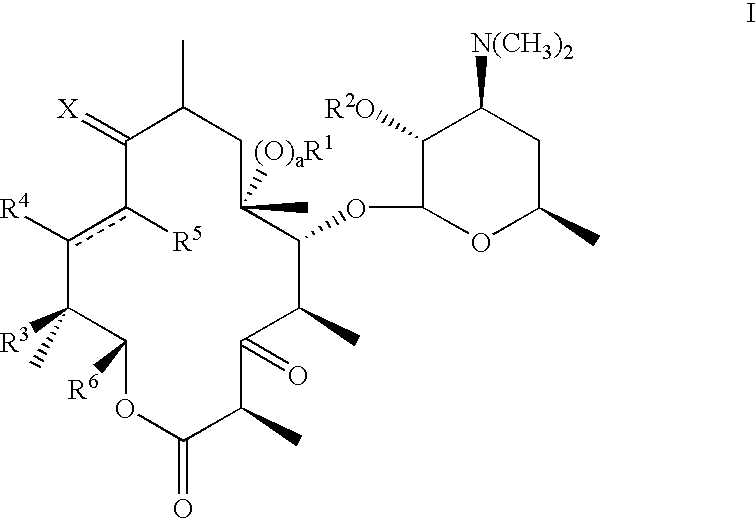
c1([R4])c([R5])C(=[X])C(C)CC([(O)aR1])(C)C(OC2OC(C)CC([N(CH3)2])C2[R2O])C(C)C(=O)C(C)C(=O)OC([R6])C1(C)[R3]
